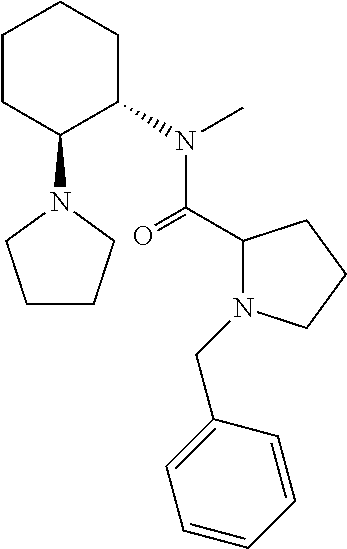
C1CC(N2CCCC2)C(N(C)C(=O)C2N(CC3=CC=CC=C3)CCC2)CC1
